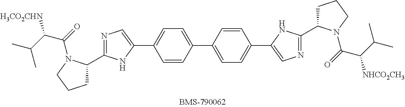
C1C(C2=NC=C(C3=CC=C(C4=CC=C(C5=CN=C(C6CCCN6C(C([NHCO2CH3])C(C)C)=O)N5)C=C4)C=C3)N2)N(C(C(C(C)C)[H3CO2CHN])=O)CC1
